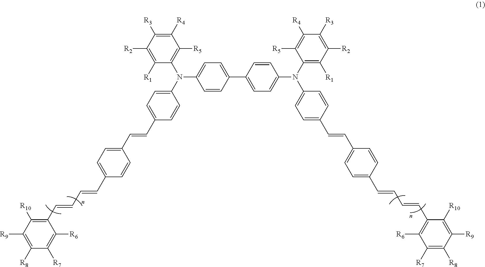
C1=CC(C2=CC=C(N(C3=CC=C(C=CC4=CC=C(C=CC=CC5=C([R6])C([R7])=C([R8])C([R9])=C5[R10])C=C4)C=C3)C3=C([R1])C([R2])=C([R3])C([R4])=C3[R5])C=C2)=CC=C1N(C1=C([R5])C([R4])=C([R3])C([R2])=C1[R1])C1=CC=C(C=CC2=CC=C(C=CC=CC3=C([R10])C([R9])=C([R8])C([R7])=C3[R6])C=C2)C=C1
